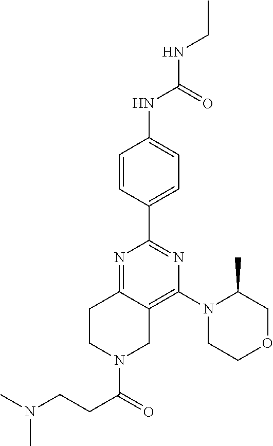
C1N(C(=O)CCN(C)C)CC2=C(N3CCOCC3C)N=C(C3=CC=C(NC(NCC)=O)C=C3)N=C2C1
